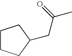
C1CCC(CC(=O)C)C1
